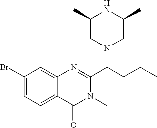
C1(C)CN(C(CCC)C2=NC3=CC(Br)=CC=C3C(=O)N2C)CC(C)N1
